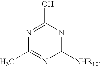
C1([NHR101])=NC(O)=NC(C)=N1
